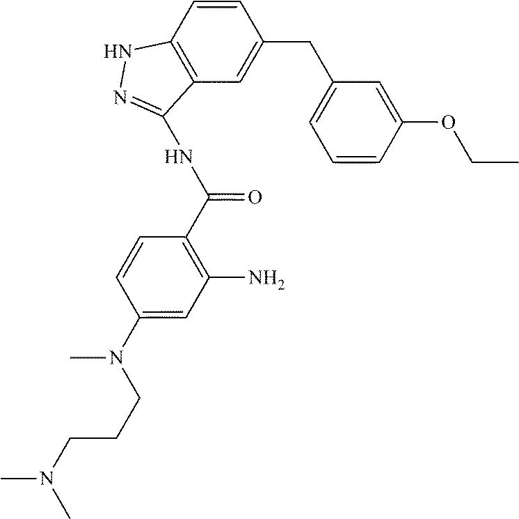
C1=CC(OCC)=CC(CC2=CC3=C(C=C2)NN=C3NC(=O)C2=C(N)C=C(N(CCCN(C)C)C)C=C2)=C1
